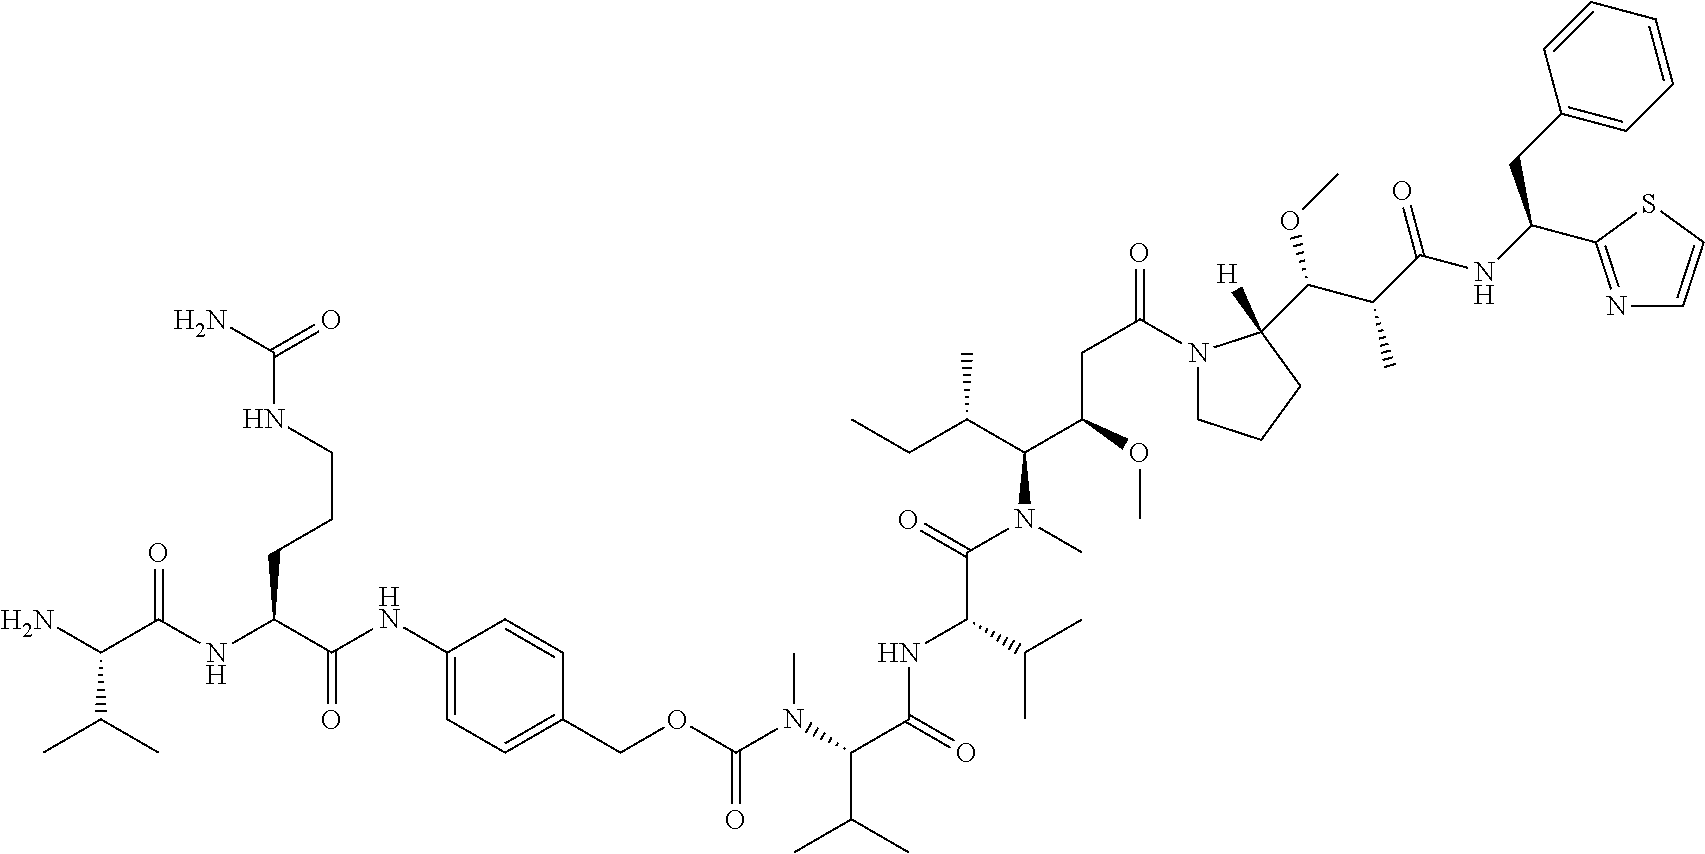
NC(C(NC(C(NC1=CC=C(COC(N(C(C(NC(C(=O)N(C)C(C(CC)C)C(OC)CC(=O)N2CCCC2(C(C(C(NC(CC2=CC=CC=C2)C2=NC=CS2)=O)C)OC)[H])C(C)C)=O)C(C)C)C)=O)C=C1)=O)CCCNC(N)=O)=O)C(C)C
